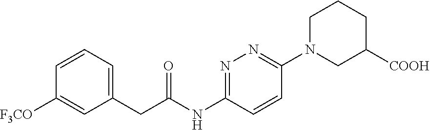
N1=C(NC(CC2=CC=CC([F3CO])=C2)=O)C=CC(N2CC([COOH])CCC2)=N1
